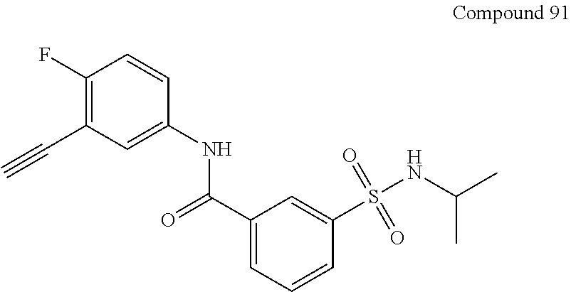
C1(F)=C(C#C)C=C(NC(=O)C2=CC=CC(S(NC(C)C)(=O)=O)=C2)C=C1
